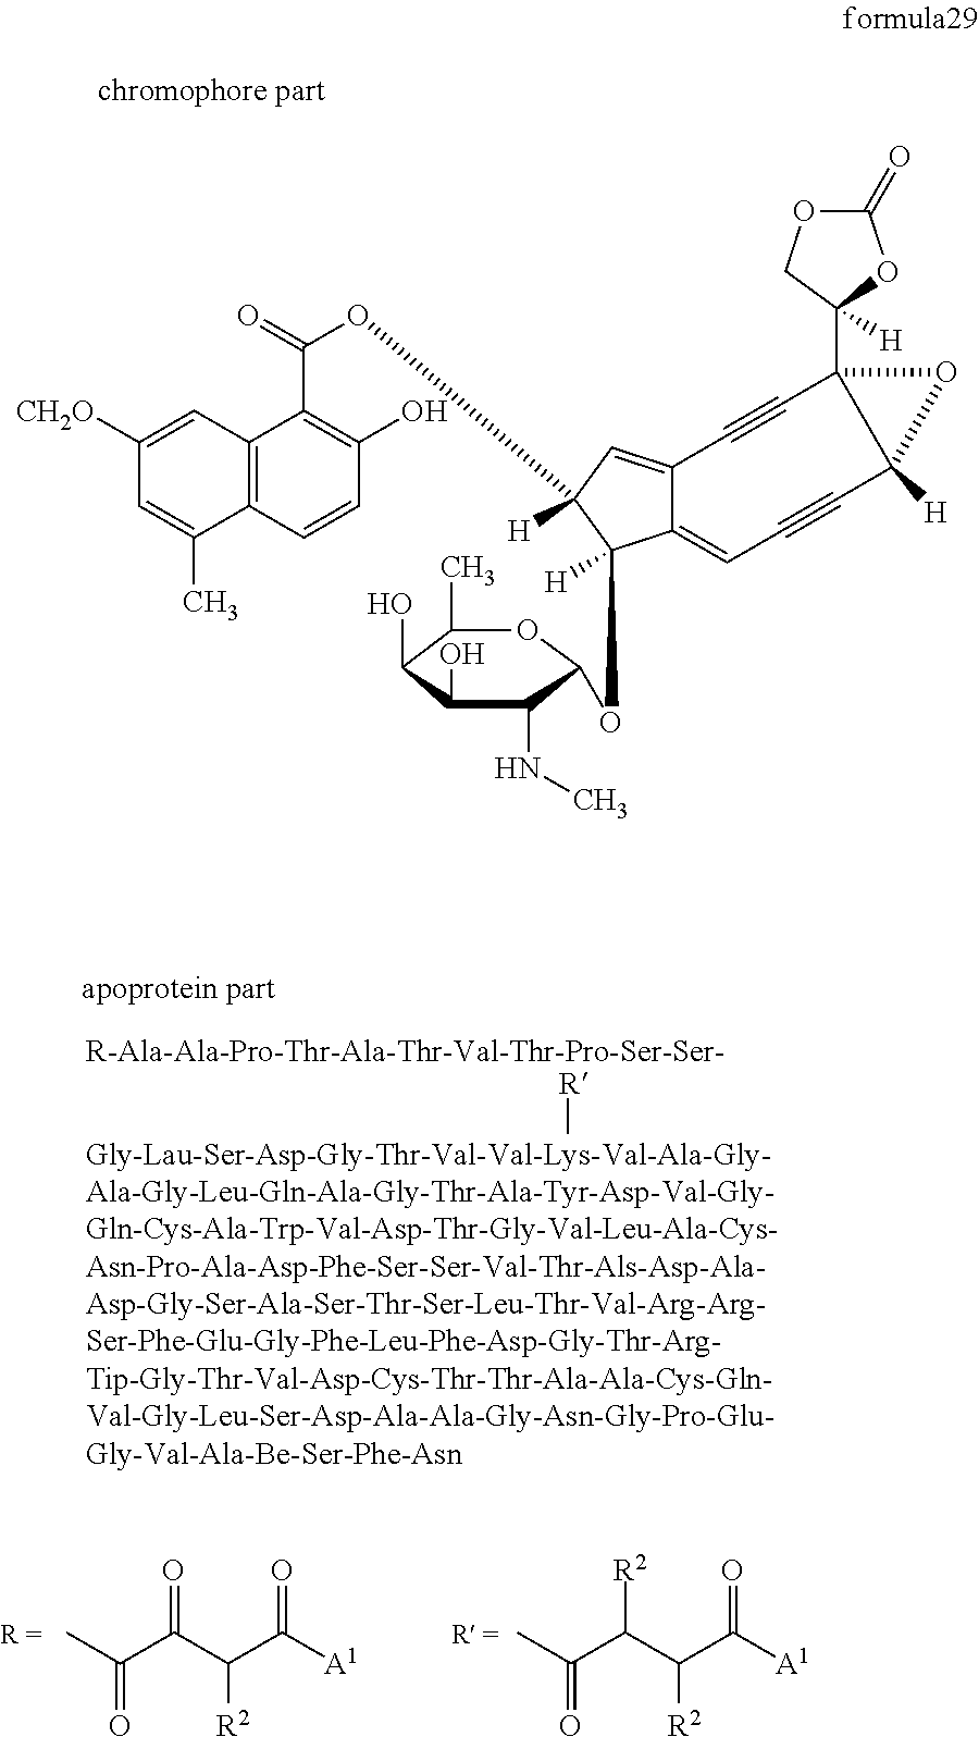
C12=C(C=CC(O)=C1C(=O)OC1([H])C=C3C(=CC#CC4([H])C(C5([H])COC(=O)O5)(C#C3)O4)C1(OC1OC(C)C(O)C(O)C1NC)[H])C(C)=CC([CH2O])=C2.O=C(C([R2])C(=O)[A1])C(C)=O.[R2]C(C([R2])C(=O)[A1])C(C)=O
